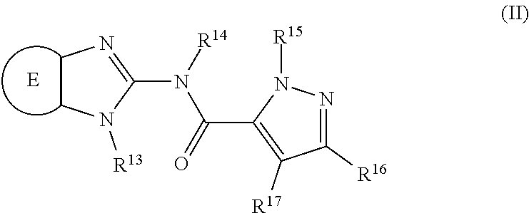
C1CN([R13])C(N([R14])C(=O)C2=C([R17])C([R16])=NN2[R15])=N1.[E]
